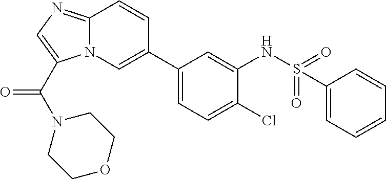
N12C(=NC=C1C(N1CCOCC1)=O)C=CC(C1=CC=C(Cl)C(NS(=O)(=O)C3=CC=CC=C3)=C1)=C2
